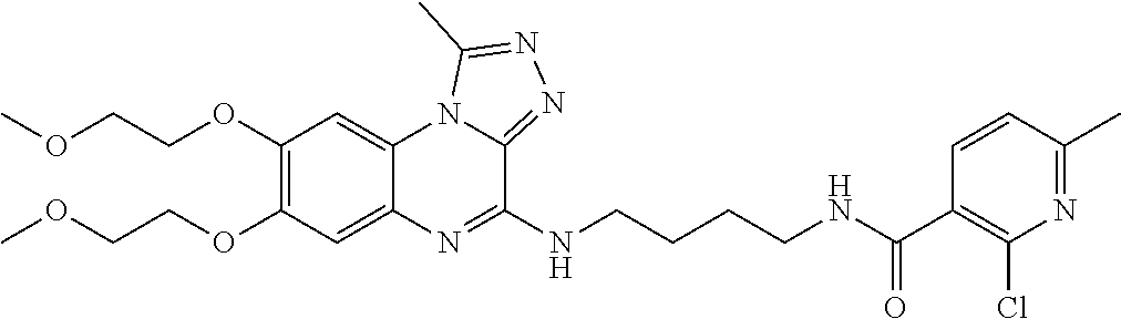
C1(OCCOC)=C(OCCOC)C=C2C(=C1)N1C(=NN=C1C)C(NCCCCNC(C1=C(Cl)N=C(C)C=C1)=O)=N2
